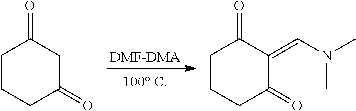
[DMF-DMA].C1CCC(=O)CC1=O.C1CCC(=O)C(=CN(C)C)C1=O
